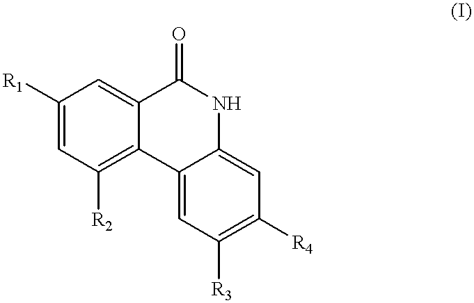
C1([R1])=CC([R2])=C2C(=C1)C(=O)NC1=CC([R4])=C([R3])C=C21
